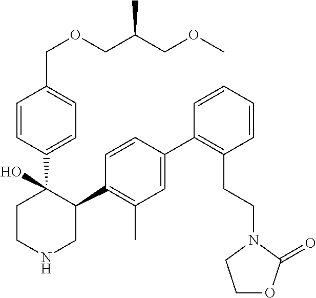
C1(C2=C(C)C=C(C3=C(CCN4CCOC4=O)C=CC=C3)C=C2)C(C2=CC=C(COCC(COC)C)C=C2)(O)CCNC1
